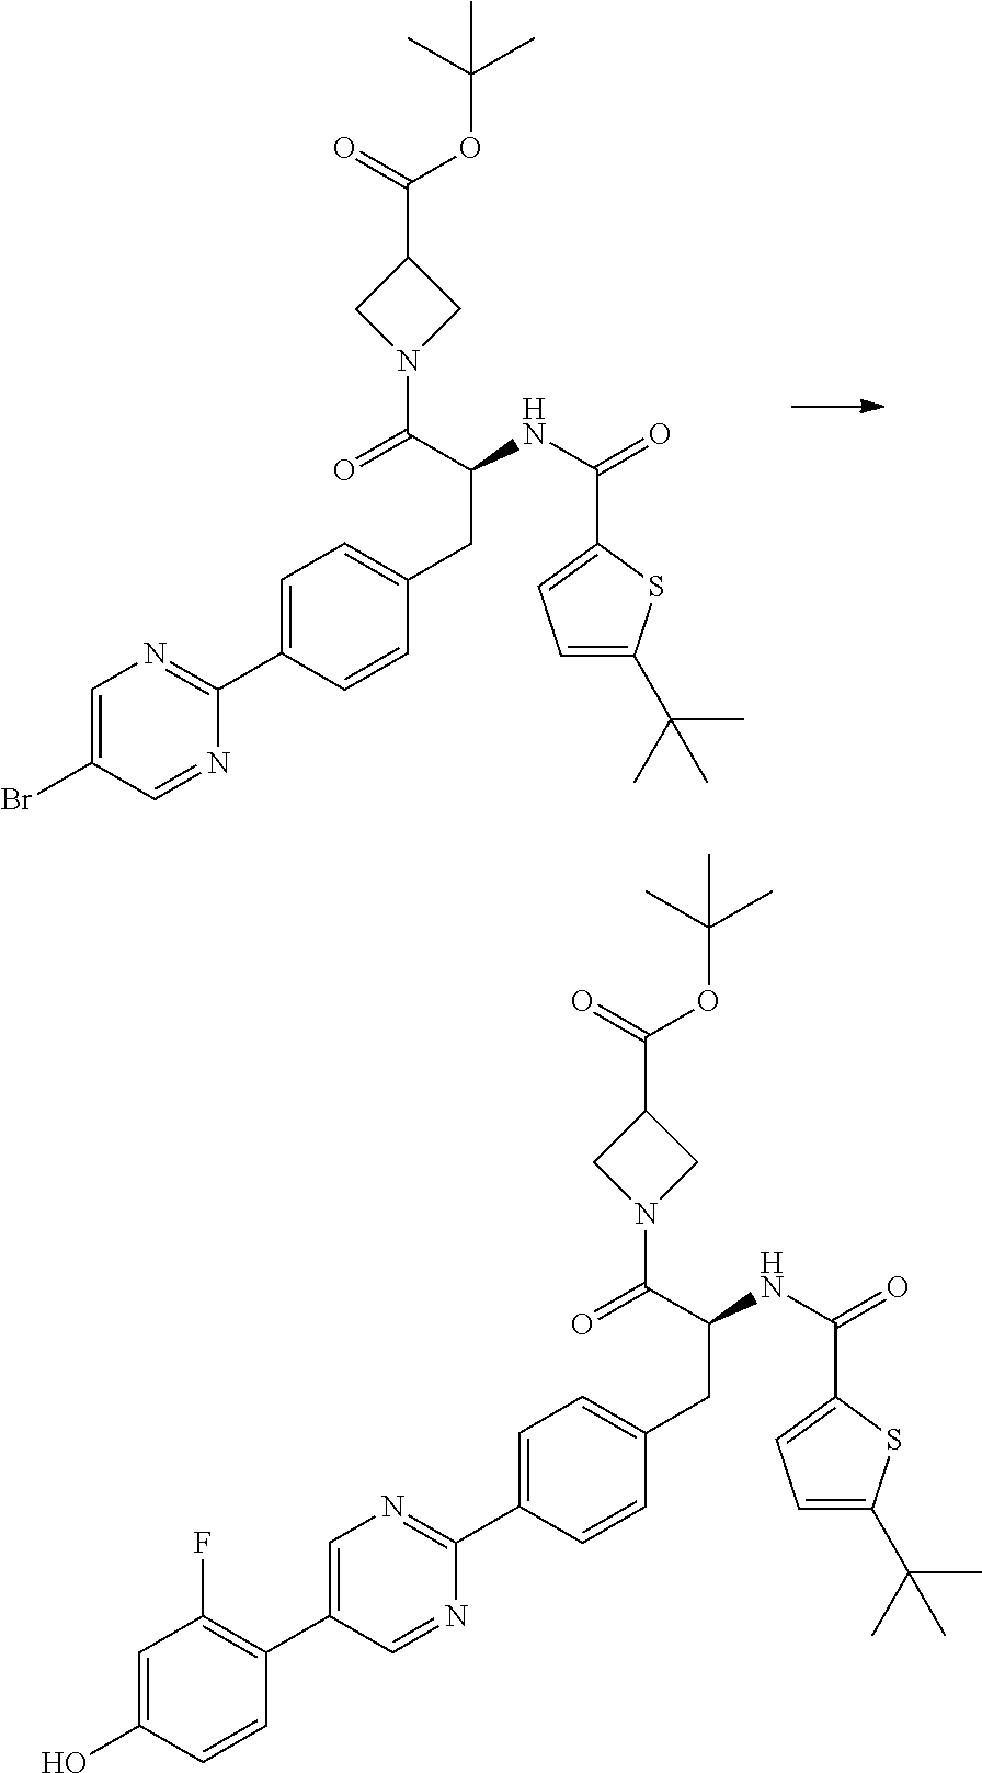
C1=C(Br)C=NC(C2=CC=C(CC(NC(C3=CC=C(C(C)(C)C)S3)=O)C(=O)N3CC(C(OC(C)(C)C)=O)C3)C=C2)=N1.C1=C(C2=C(F)C=C(O)C=C2)C=NC(C2=CC=C(CC(NC(C3=CC=C(C(C)(C)C)S3)=O)C(=O)N3CC(C(OC(C)(C)C)=O)C3)C=C2)=N1
